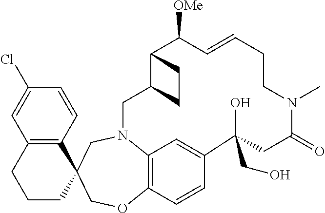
C12=C(C=CC(Cl)=C1)C1(CCC2)COC2=C3N(C1)CC1C(C([OMe])C=CCCN(C)C(=O)CC(CO)(O)C(=C3)C=C2)CC1
